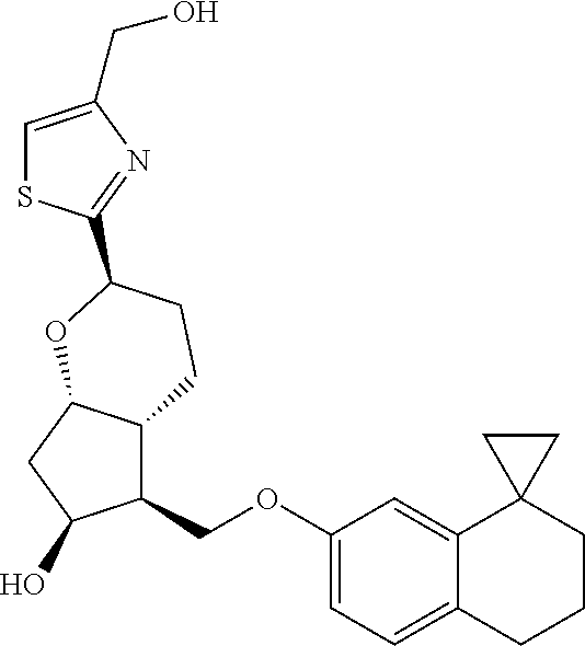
C1(COC2=CC=C3C(=C2)C2(CCC3)CC2)C2C(CC1O)OC(C1=NC(CO)=CS1)CC2
